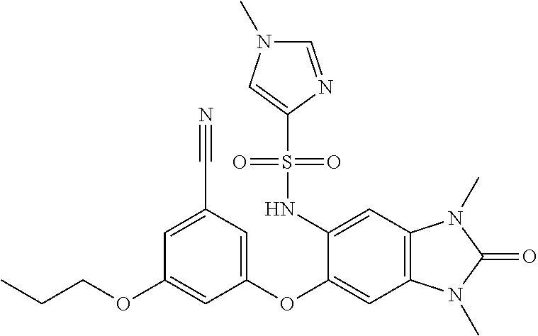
C(COC1=CC(OC2=CC3=C(C=C2NS(C2=CN(C)C=N2)(=O)=O)N(C)C(=O)N3C)=CC(C#N)=C1)C
